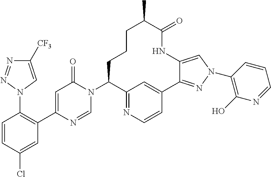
C1([CF3])=CN(C2=C(C3=CC(=O)N(C4C5=NC=CC(=C5)C5=NN(C6=C(O)N=CC=C6)C=C5NC(=O)C(C)CCC4)C=N3)C=C(Cl)C=C2)N=N1
